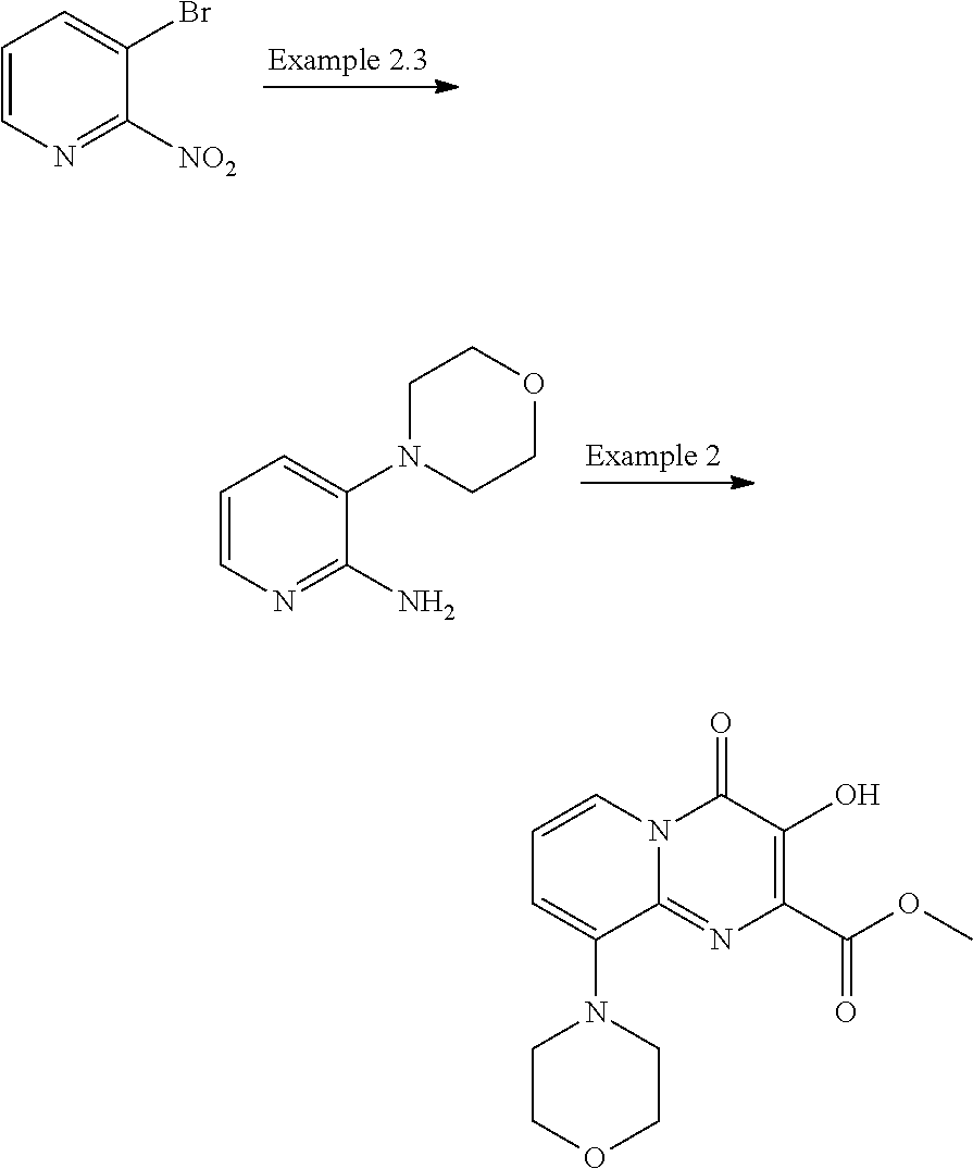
C1=CN=C([NO2])C(Br)=C1.C1=CN=C(N)C(N2CCOCC2)=C1.C1COCCN1C1=CC=CN2C1=NC(C(OC)=O)=C(O)C2=O
